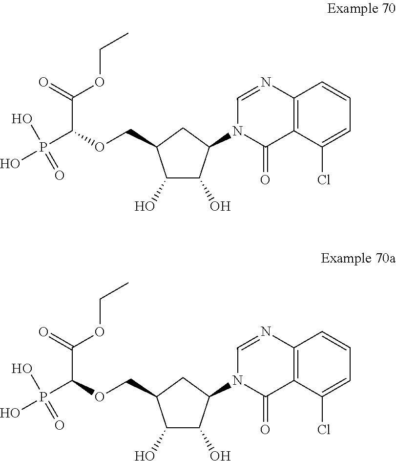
OC1C(O)C(N2C(=O)C3=C(N=C2)C=CC=C3Cl)CC1COC(P(O)(O)=O)C(OCC)=O.OC1C(O)C(N2C(=O)C3=C(N=C2)C=CC=C3Cl)CC1COC(P(O)(O)=O)C(OCC)=O
